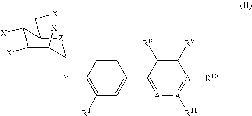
C1([Y]C2=C([R1])C=C(C3=[A][A]([R11])=[A]([R10])C([R9])=C3[R8])C=C2)[Z]C(C[X])C([X])C([X])C1[X]
